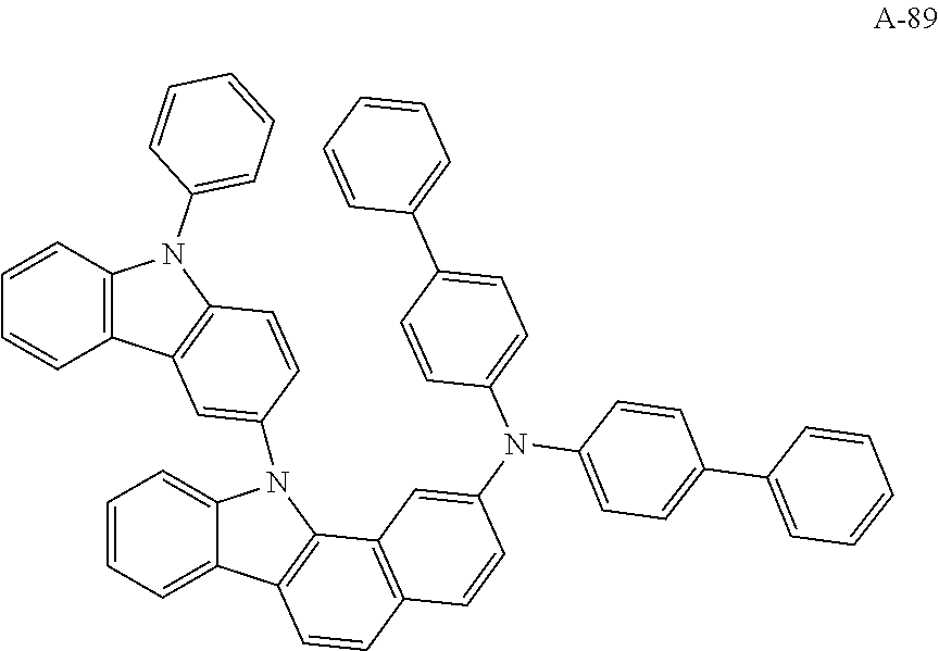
C12=C(C=CC=C1)N(C1=CC=CC=C1)C1=C2C=C(N2C3=CC=CC=C3C3=C2C2=C(C=C3)C=CC(N(C3=CC=C(C4=CC=CC=C4)C=C3)C3=CC=C(C4=CC=CC=C4)C=C3)=C2)C=C1
